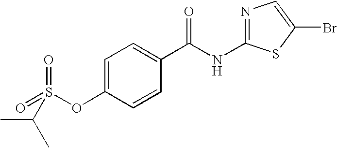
C1=C(OS(=O)(=O)C(C)C)C=CC(C(NC2=NC=C(Br)S2)=O)=C1
